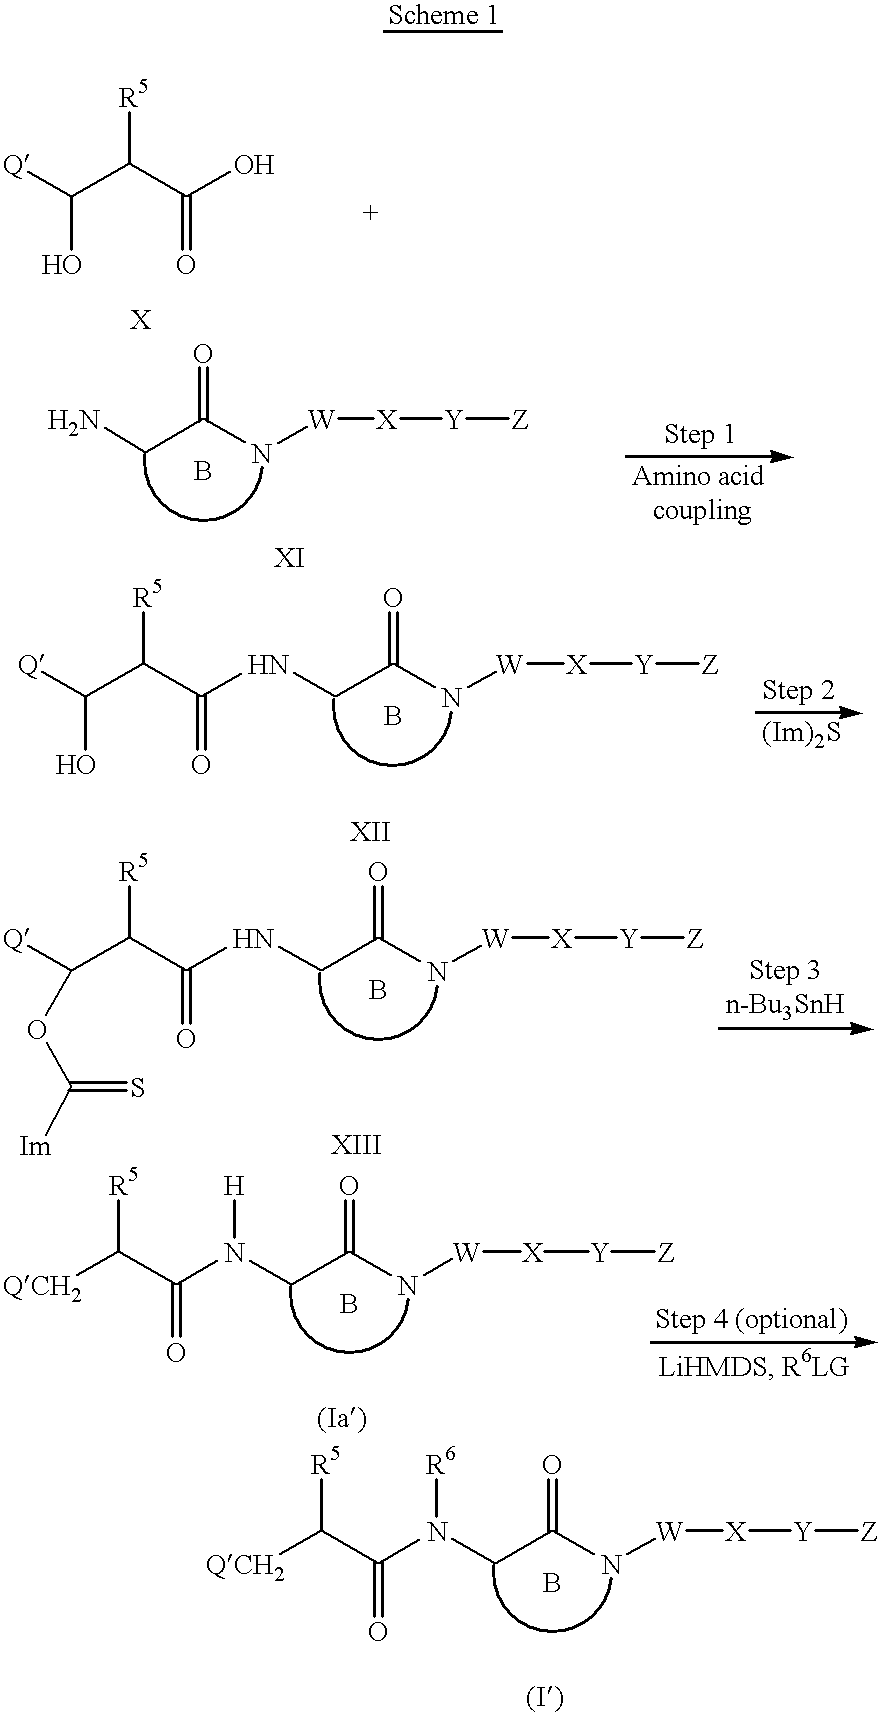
[Q]C(O)C([R5])C(O)=O.N(C(C(C([Q])O)[R5])=O)CC(=O)N[W][X][Y][Z].N(C(C(C([Q])OC(=S)[Im])[R5])=O)CC(=O)N[W][X][Y][Z].[W]([X][Y][Z])NC(CN(C(=O)C([R5])[QCH2])[H])=O.[W]([X][Y][Z])NC(CN(C(=O)C([R5])[QCH2])[R6])=O.C(C(=O)N[W][X][Y][Z])N
